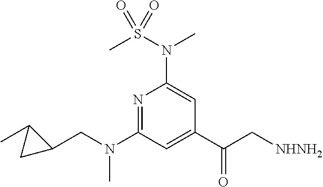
N1=C(N(CC2C(C)C2)C)C=C(C(C[NHNH2])=O)C=C1N(S(C)(=O)=O)C
